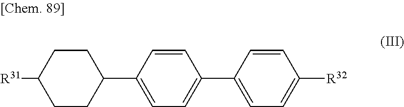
[R31]C1CCC(C2=CC=C(C3=CC=C([R32])C=C3)C=C2)CC1
